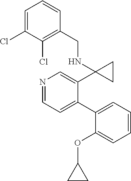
N1=CC=C(C2=CC=CC=C2OC2CC2)C(C2(NCC3=C(Cl)C(Cl)=CC=C3)CC2)=C1
